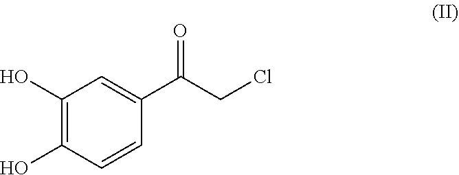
C1(O)=C(O)C=CC(C(CCl)=O)=C1
